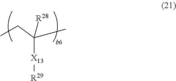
C(C)(CC)([R28])[X13][R29]
